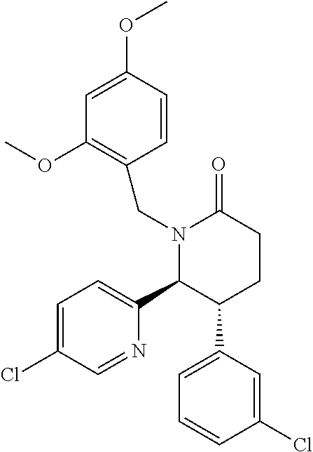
N1(CC2=C(OC)C=C(OC)C=C2)C(C2=CC=C(Cl)C=N2)C(C2=CC=CC(Cl)=C2)CCC1=O
